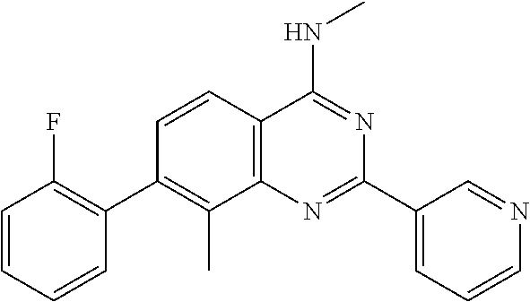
C1(C2=C(F)C=CC=C2)=C(C)C2=C(C=C1)C(NC)=NC(C1=CC=CN=C1)=N2
